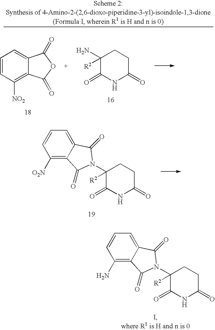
C1=CC([O2N])=C2C(=C1)C(=O)N(C1([R2])C(=O)NC(=O)CC1)C2=O.C1=CC(N)=C2C(=C1)C(=O)N(C1([R2])C(=O)NC(=O)CC1)C2=O.C1=CC([NO2])=C2C(=C1)C(=O)OC2=O.C1(N)([R2])C(=O)NC(=O)CC1
